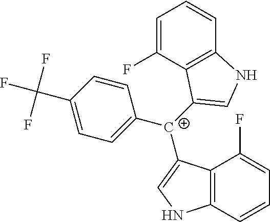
C1=C(F)C2=C(C=C1)NC=C2[C+](C1=CC=C(C(F)(F)F)C=C1)C1=CNC2=C1C(F)=CC=C2
